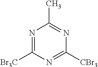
N1=C([Br3C])N=C([CBr3])N=C1C
